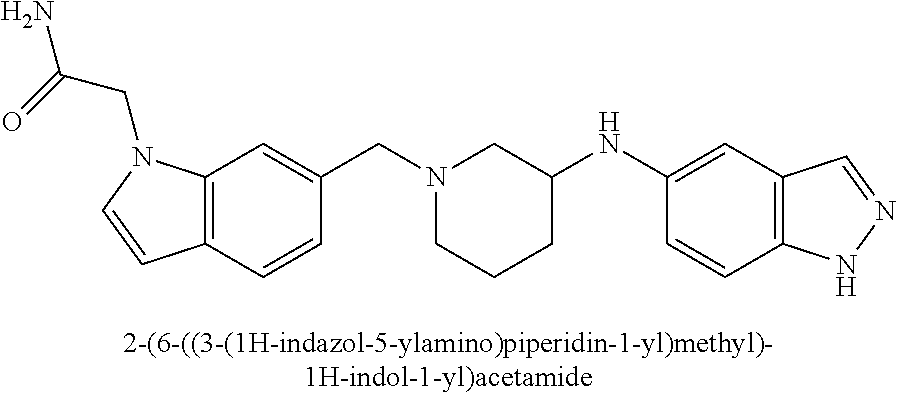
N1(CC2=CC3=C(C=C2)C=CN3CC(N)=O)CCCC(NC2=CC3=C(C=C2)NN=C3)C1
